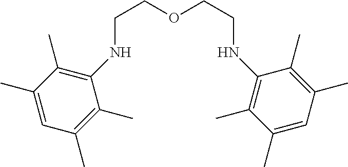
C(COCCNC1=C(C)C(C)=CC(C)=C1C)NC1=C(C)C(C)=CC(C)=C1C
